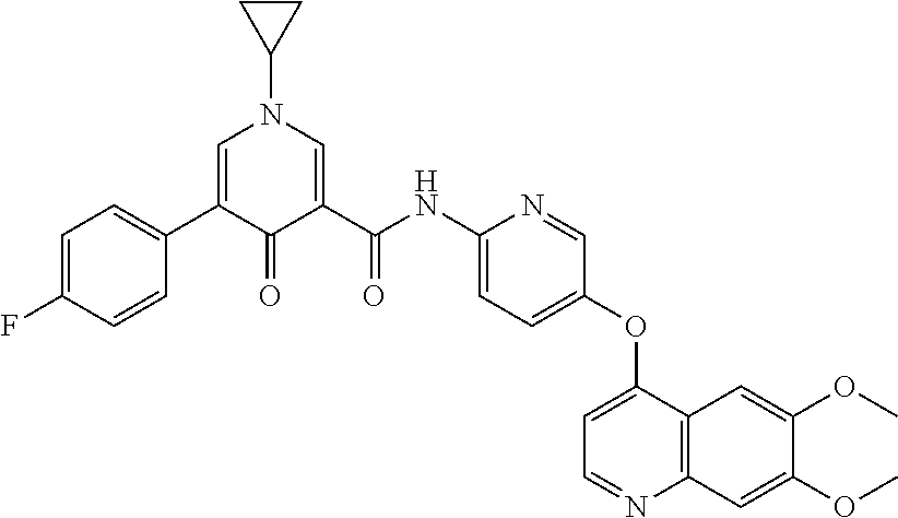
C1=C(F)C=CC(C2=CN(C3CC3)C=C(C(NC3=CC=C(OC4=CC=NC5=C4C=C(OC)C(OC)=C5)C=N3)=O)C2=O)=C1
